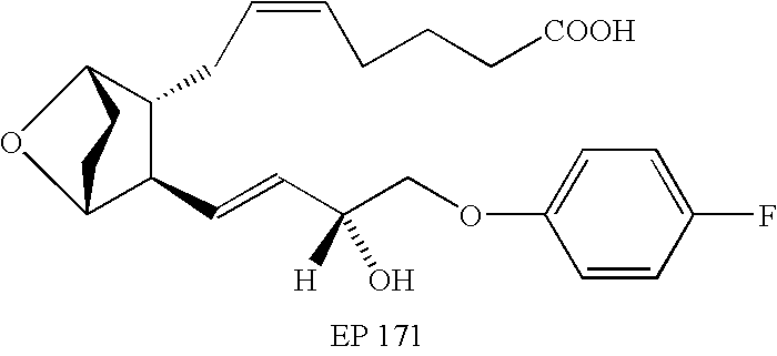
C12C(C=CC(COC3=CC=C(F)C=C3)([H])O)C(CC=CCCC[COOH])C(O1)CC2
